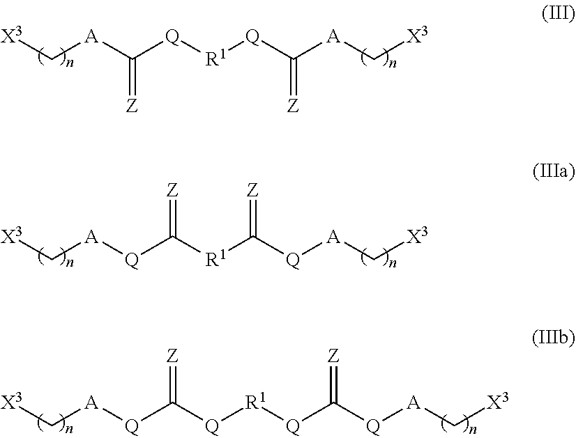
[X3]C[A][Q]C([Q][R1][Q]C([Q][A]C[X3])=[Z])=[Z].[X3]C[A][Q]C([R1]C([Q][A]C[X3])=[Z])=[Z].[X3]C[A]C([Q][R1][Q]C([A]C[X3])=[Z])=[Z]
